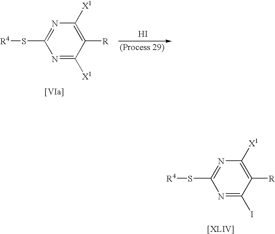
C1([X1])=C([R])C([X1])=NC(S[R4])=N1.I.C1([X1])=C([R])C(I)=NC(S[R4])=N1
